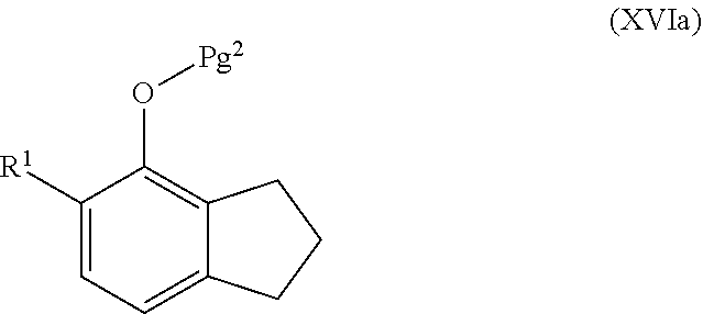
C1([R1])=CC=C2C(=C1O[Pg2])CCC2
